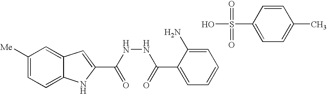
C1([Me])=CC=C2C(=C1)C=C(C(NNC(C1=CC=CC=C1N)=O)=O)N2.C1(S(O)(=O)=O)=CC=C(C)C=C1
